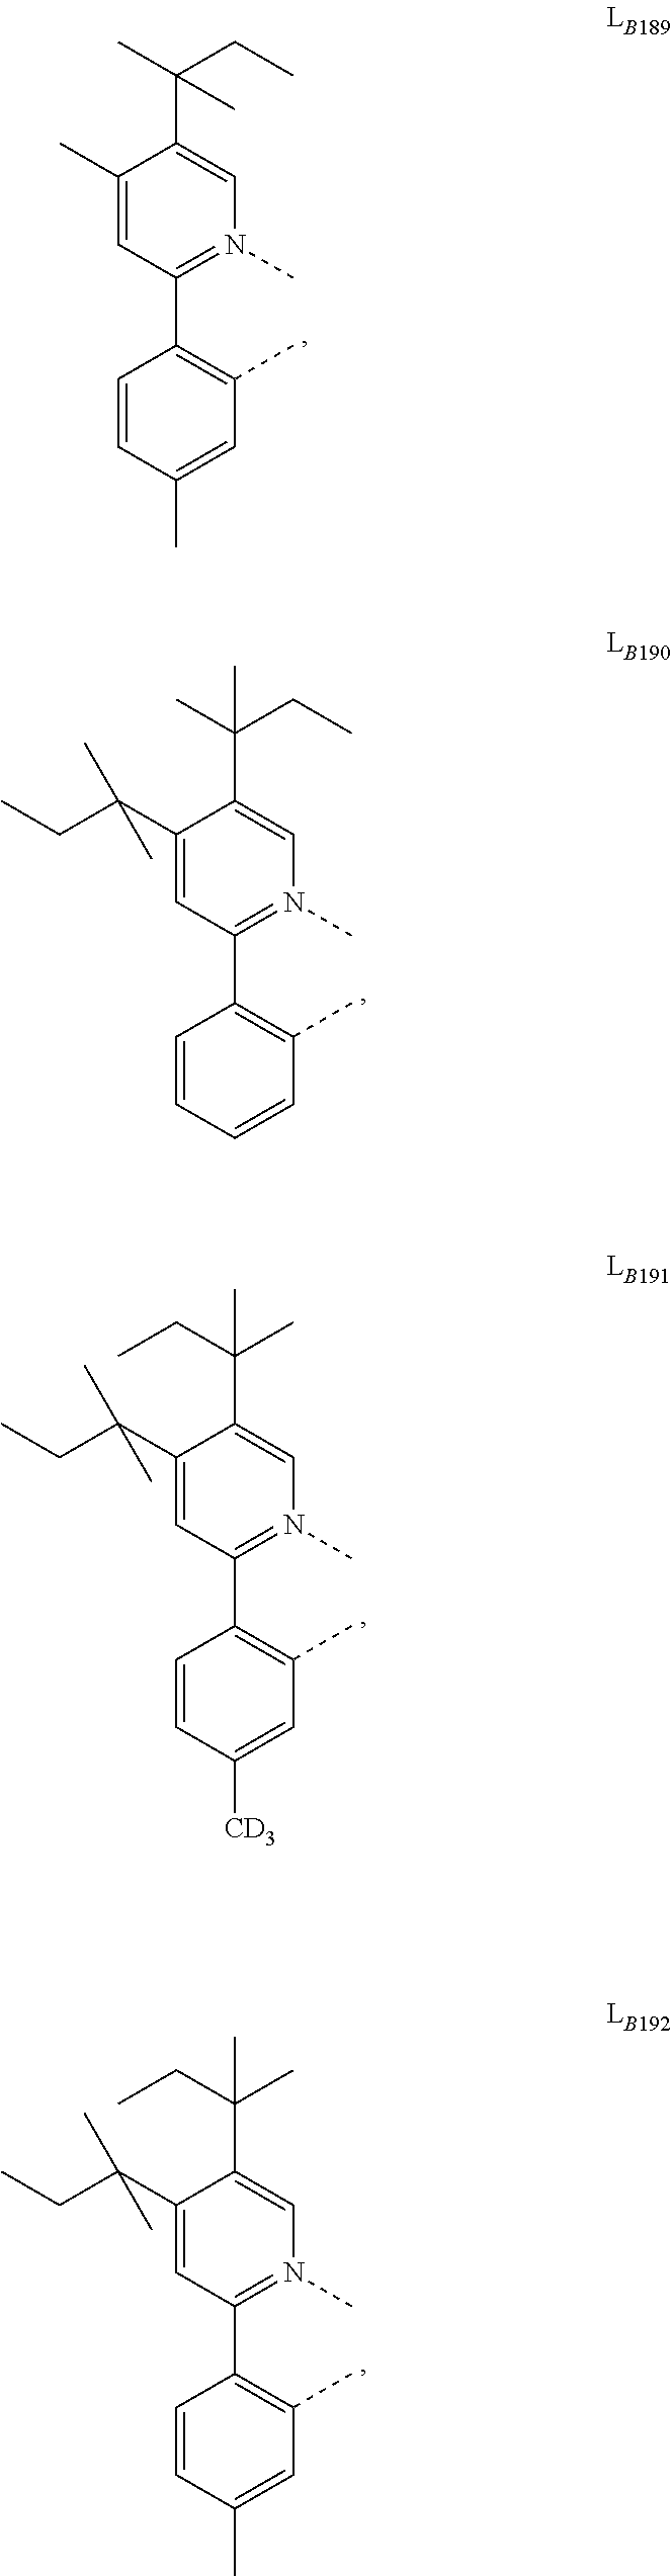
C1(C2=C(C)C=C(C)C=C2)=N(C)C=C(C(C)(C)CC)C(C)=C1.C1(C2=C(C)C=CC=C2)=N(C)C=C(C(C)(C)CC)C(C(CC)(C)C)=C1.C1(C2=C(C)C=C([CD3])C=C2)=N(C)C=C(C(CC)(C)C)C(C(CC)(C)C)=C1.C1(C2=C(C)C=C(C)C=C2)=N(C)C=C(C(CC)(C)C)C(C(CC)(C)C)=C1
